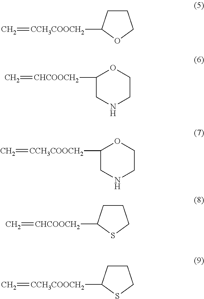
C1CC([CCH3COOCH2]=C)OC1.C1([CHCOOCH2]=C)CNCCO1.C1CC([CHCOOCH2]=C)SC1.C1CC([CCH3COOCH2]=C)SC1.C1([CCH3COOCH2]=C)CNCCO1
